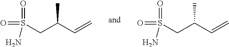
S(CC(C=C)C)(=O)(=O)N.S(CC(C=C)C)(=O)(=O)N
